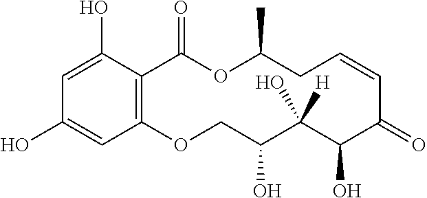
C1(O)=CC2=C(C(O)=C1)C(=O)OC(C)CC=CC(=O)C(O)C(O)([H])C(O)CO2
